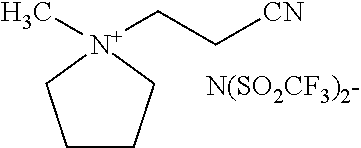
C1CC[N+](C)(CC[CN])C1.[N(SO2CF3)2-]
